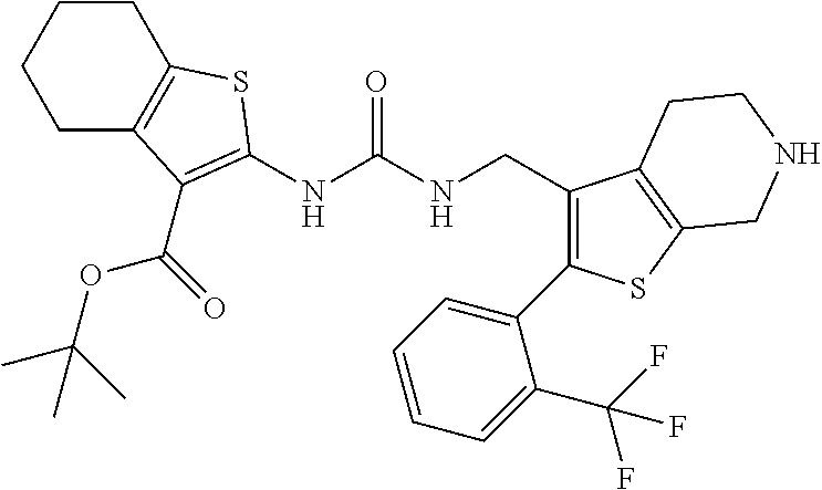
C1CCCC2=C1SC(NC(NCC1=C(C3=CC=CC=C3C(F)(F)F)SC3=C1CCNC3)=O)=C2C(OC(C)(C)C)=O
